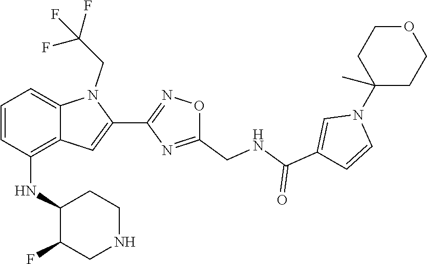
N1(C2(C)CCOCC2)C=CC(C(=O)NCC2=NC(C3=CC4=C(NC5C(F)CNCC5)C=CC=C4N3CC(F)(F)F)=NO2)=C1
